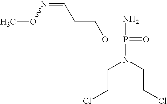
N(=CCCOP(N)(=O)N(CCCl)CCCl)OC
